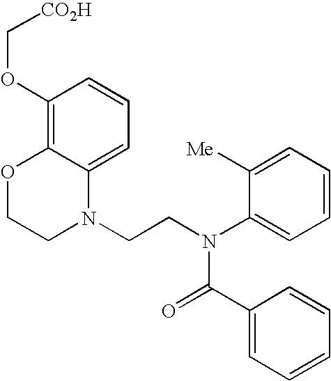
C1=C2C(=C(OC[CO2H])C=C1)OCCN2CCN(C1=CC=CC=C1[Me])C(=O)C1=CC=CC=C1
